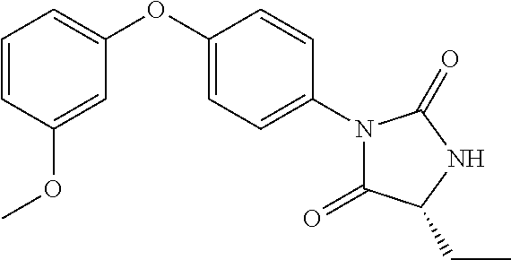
C1=CC(OC)=CC(OC2=CC=C(N3C(=O)C(CC)NC3=O)C=C2)=C1
